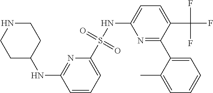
N(C1=NC(S(NC2=CC=C(C(F)(F)F)C(C3=CC=CC=C3C)=N2)(=O)=O)=CC=C1)C1CCNCC1
